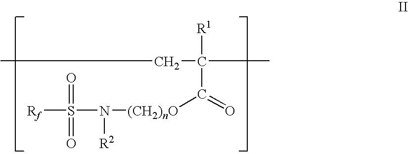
CCC(C)([R1])C(=O)[(CH2)nO]N(S([Rf])(=O)=O)[R2]
